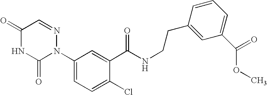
C1(=O)NC(=O)N(C2=CC=C(Cl)C(C(=O)NCCC3=CC(C(OC)=O)=CC=C3)=C2)N=C1
